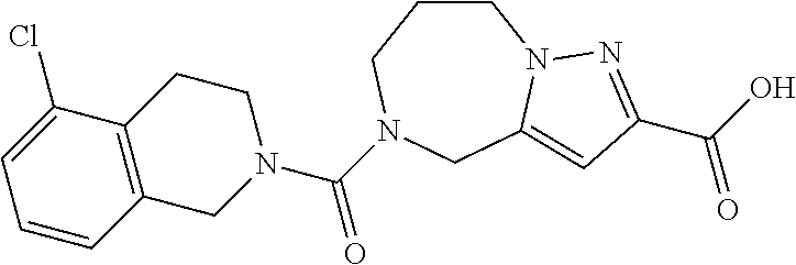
C1CCN(C(N2CCC3=C(C2)C=CC=C3Cl)=O)CC2=CC(C(O)=O)=NN12
